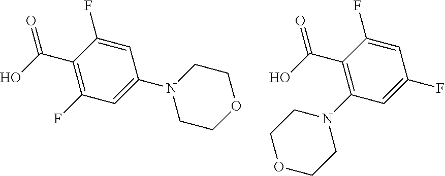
C(C1=C(F)C=C(N2CCOCC2)C=C1F)(O)=O.C(C1=C(N2CCOCC2)C=C(F)C=C1F)(O)=O
